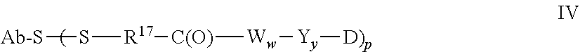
[Ab-S]S[R17][C(O)][Ww][Yy][D)p]
